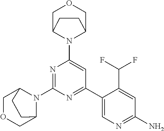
N1=C(N2C3COCC2CC3)N=C(C2=CN=C(N)C=C2C(F)F)C=C1N1C2COCC1CC2
